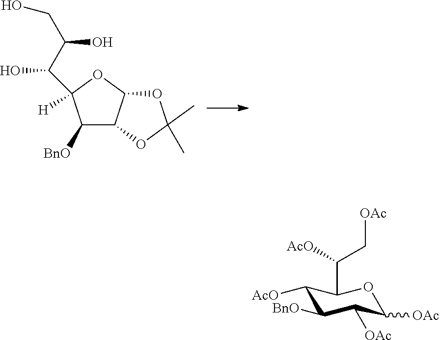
C12C([BnO])C([H])(C(C(CO)O)O)OC1OC(C)(C)O2.C1([AcO])C([BnO])C([OAc])C([OAc])OC1C(C[OAc])[AcO]
